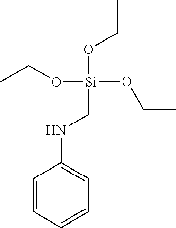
C1=CC=CC=C1NC[Si](OCC)(OCC)OCC
